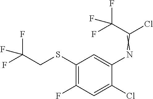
C1(SCC(F)(F)F)=C(F)C=C(Cl)C(N=C(Cl)C(F)(F)F)=C1
